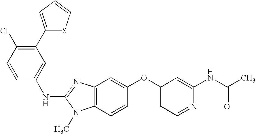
C1(C2=CC=CS2)=C(Cl)C=CC(NC2=NC3=C(N2C)C=CC(OC2=CC=NC(NC(C)=O)=C2)=C3)=C1
